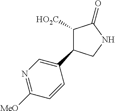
C1(C2=CN=C([MeO])C=C2)C([HO2C])C(=O)NC1
